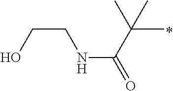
C(CO)NC(=O)C(C)(C)C
